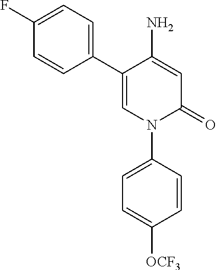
C1=C(N)C(C2=CC=C(F)C=C2)=CN(C2=CC=C([OCF3])C=C2)C1=O
